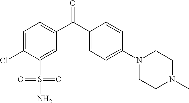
C1=C(C(C2=CC=C(Cl)C(S(=O)(=O)N)=C2)=O)C=CC(N2CCN(C)CC2)=C1
